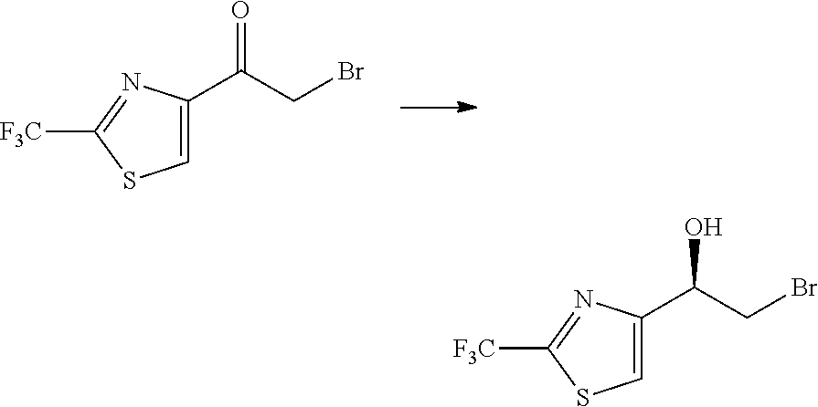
C1=C(C(CBr)=O)N=C([F3C])S1.C1=C(C(CBr)O)N=C([F3C])S1
